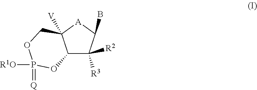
C12C([R3])([R2])C(B)[A]C1([V])COP(=[Q])([R1O])O2
